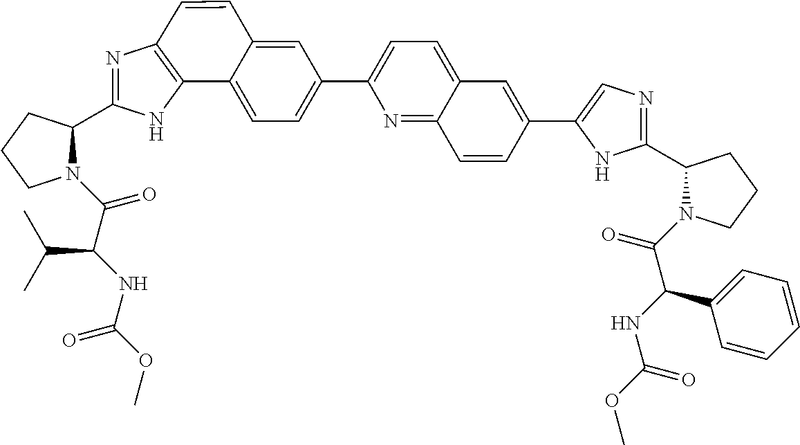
N1(C(C(NC(OC)=O)C(C)C)=O)C(C2=NC3=C(N2)C2=CC=C(C4=CC=C5C(=N4)C=CC(C4=CN=C(C6N(C(=O)C(NC(OC)=O)C7=CC=CC=C7)CCC6)N4)=C5)C=C2C=C3)CCC1
